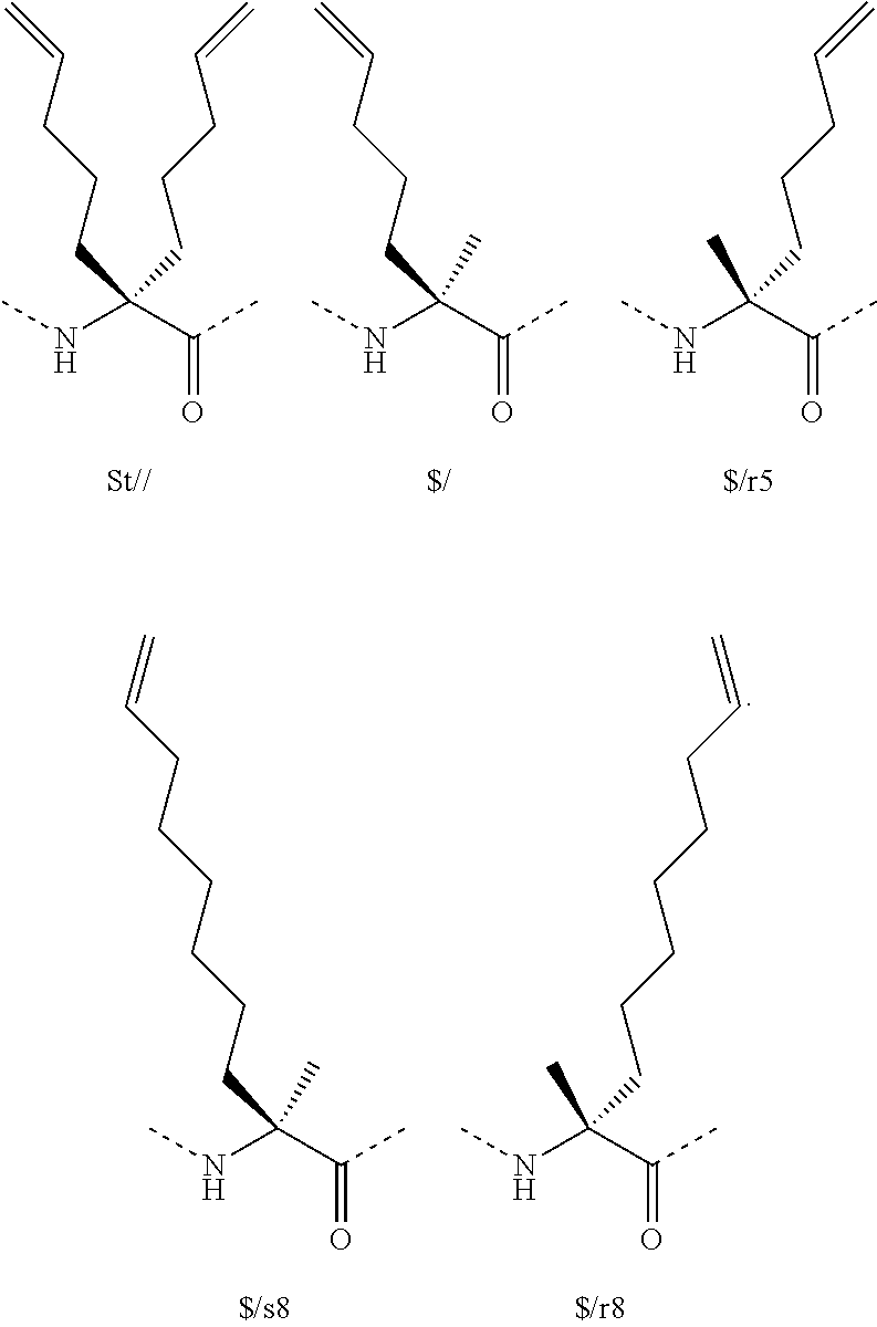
CNC(C(C)=O)(CCCC=C)C.CNC(C(C)=O)(C)CCCC=C.CNC(C(C)=O)(CCCC=C)CCCC=C.CNC(C(C)=O)(CCCCCCC=C)C.CNC(C(C)=O)(C)CCCCCCC=C
